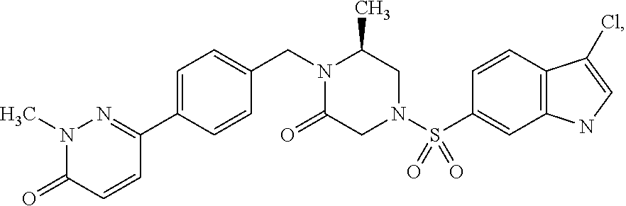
C1=C(C2=NN(C)C(=O)C=C2)C=CC(CN2C(=O)CN(S(C3=CC4=C(C=C3)C(Cl)=CN4)(=O)=O)CC2C)=C1
